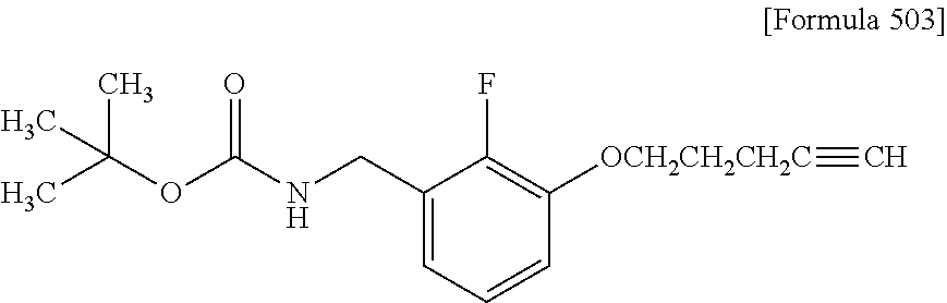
C1(CNC(OC(C)(C)C)=O)=CC=CC([OCH2CH2CH2C]#C)=C1F
